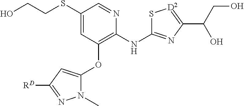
S(C1=CC(OC2=CC([RD])=NN2C)=C(NC2=NC(C(CO)O)=[D2]S2)N=C1)CCO
